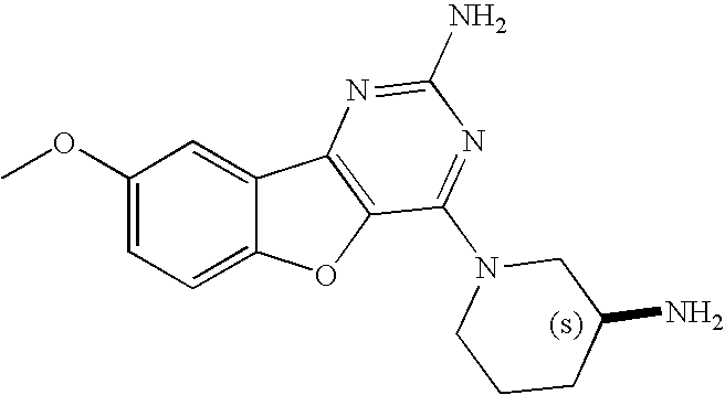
C1(OC)=CC=C2C(=C1)C1=C(O2)C(N2CCCC(N)C2)=NC(N)=N1
